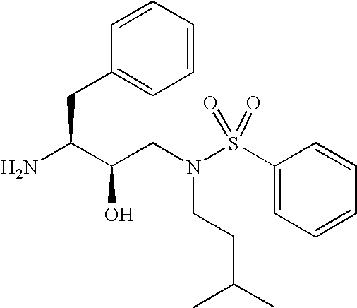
N(CCC(C)C)(S(C1=CC=CC=C1)(=O)=O)CC(C(CC1=CC=CC=C1)N)O
